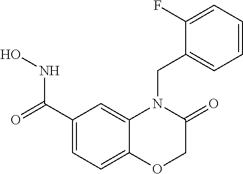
C1(C(=O)NO)=CC=C2C(=C1)N(CC1=CC=CC=C1F)C(=O)CO2
